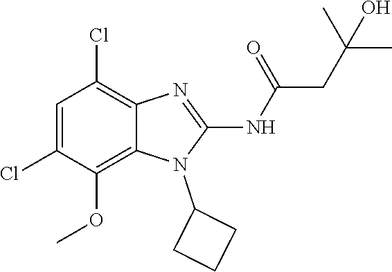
C1=C(Cl)C(OC)=C2C(=C1Cl)N=C(NC(=O)CC(C)(O)C)N2C1CCC1
